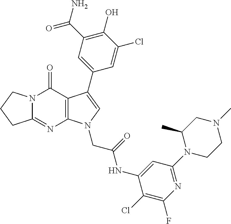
C12=NC3=C(C(=O)N1CCC2)C(C1=CC(C(N)=O)=C(O)C(Cl)=C1)=CN3CC(NC1=CC(N2CCN(C)CC2C)=NC(F)=C1Cl)=O
